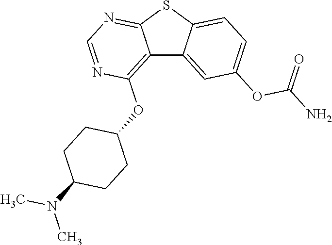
C12=C(OC3CCC(N(C)C)CC3)N=CN=C1SC1=CC=C(OC(=O)N)C=C21
